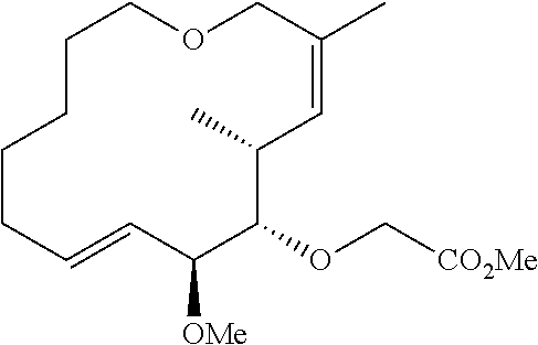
C1CCCC=CC([OMe])C(OC[CO2Me])C(C)C=C(C)COC1
